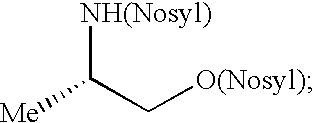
[Me]C(C[O(Nosyl)])[NH(Nosyl)]
